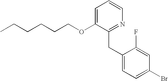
C1=C(OCCCCCC)C(CC2=CC=C(Br)C=C2F)=NC=C1
